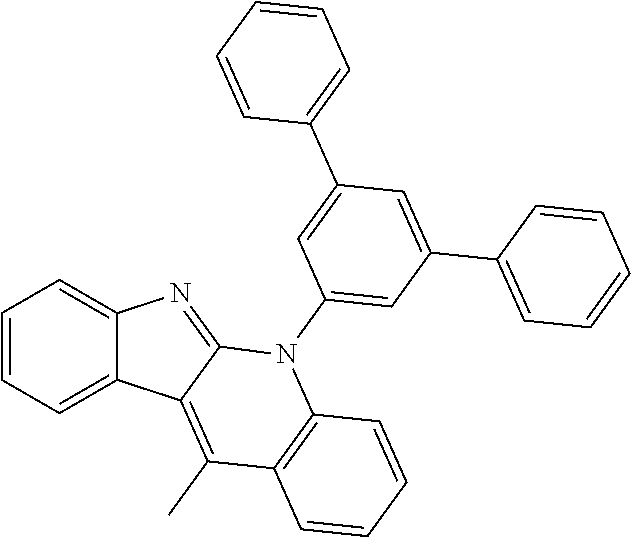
C1=CC=C2C(=C1)N=C1C2=C(C)C2=C(N1C1=CC(C3=CC=CC=C3)=CC(C3=CC=CC=C3)=C1)C=CC=C2
